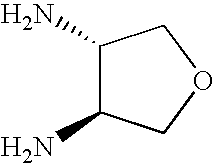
NC1C(N)COC1
